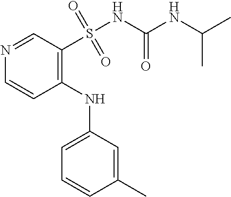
C1(NC2=CC=CC(C)=C2)=C(S(NC(NC(C)C)=O)(=O)=O)C=NC=C1
